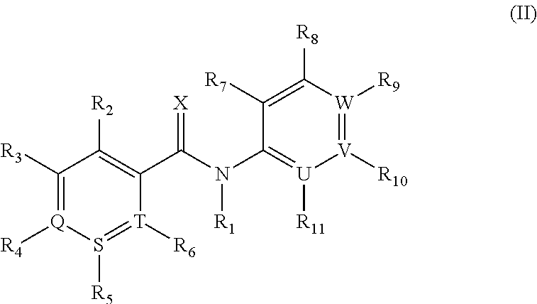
C1([R3])=[Q]([R4])S([R5])=[T]([R6])C(C(N(C2=[U]([R11])[V]([R10])=[W]([R9])C([R8])=C2[R7])[R1])=[X])=C1[R2]
